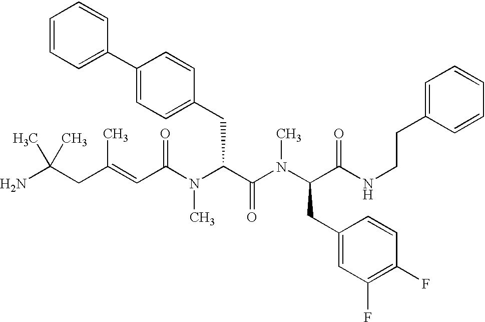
NC(CC(=CC(N(C(C(N(C(CC1=CC(F)=C(F)C=C1)C(NCCC1=CC=CC=C1)=O)C)=O)CC1=CC=C(C2=CC=CC=C2)C=C1)C)=O)C)(C)C
